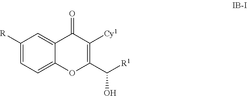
C1([R])=CC=C2C(=C1)C(=O)C([Cy1])=C(C([R1])O)O2
